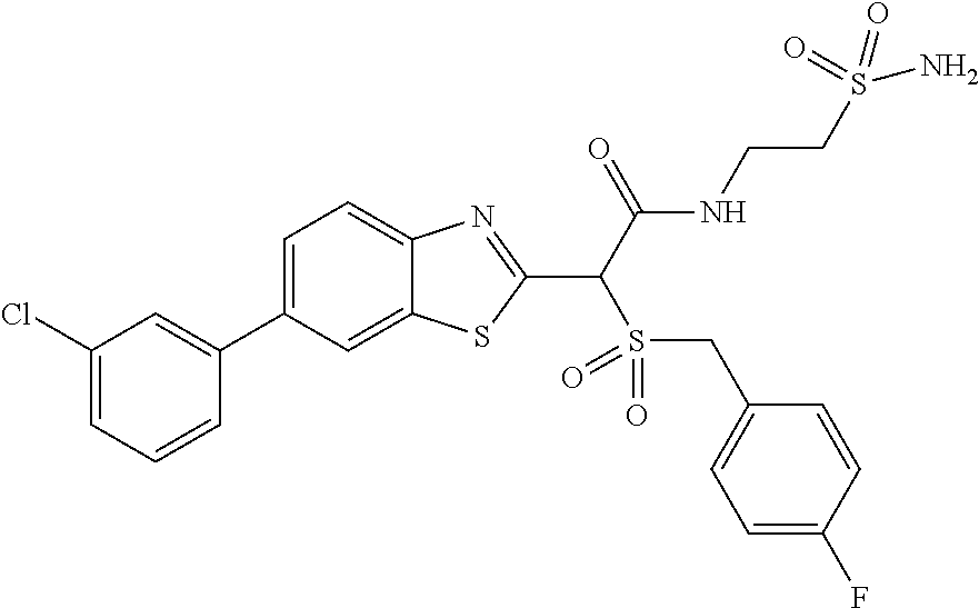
C1=C(C2=CC(Cl)=CC=C2)C=C2C(=C1)N=C(C(C(NCCS(N)(=O)=O)=O)S(=O)(=O)CC1=CC=C(F)C=C1)S2
